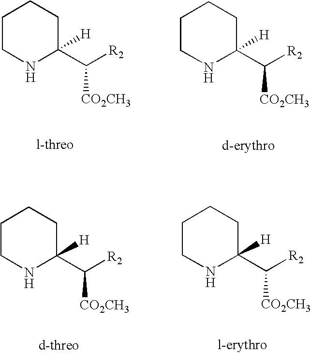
C1CNC(C([R2])[CO2CH3])([H])CC1.C1CNC(C([R2])[CO2CH3])([H])CC1.C1CNC(C([R2])[CO2CH3])([H])CC1.C1CNC(C([R2])[CO2CH3])([H])CC1
